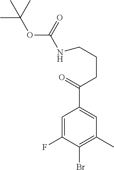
C1=C(F)C(Br)=C(C)C=C1C(=O)CCCNC(=O)OC(C)(C)C
